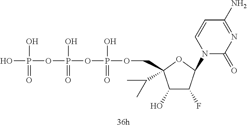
OP(OP(OP(O)(=O)OCC1(C(C)C)C(O)C(F)C(N2C(=O)N=C(N)C=C2)O1)(O)=O)(O)=O
